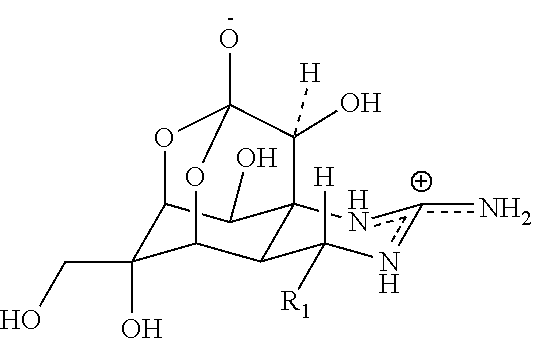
C12C(CO)(O)C3C4C(C1O)(n[c+](n)nC4([H])[R1])C(O)([H])C(O)(O2)O3
